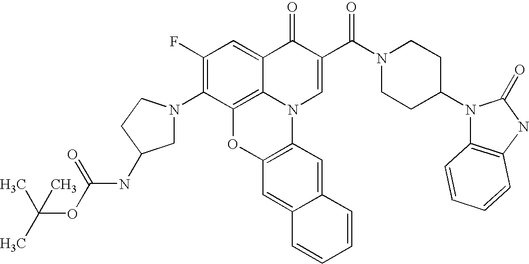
C1(F)=C(N2CC(NC(=O)OC(C)(C)C)CC2)C2=C3C(=C1)C(=O)C(C(N1CCC(N4C5=C(NC4=O)C=CC=C5)CC1)=O)=CN3C1=C(O2)C=C2C(=C1)C=CC=C2
